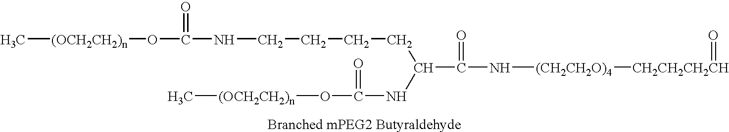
C[(OCH2CH2)n]OC(NCCCCC(NC(O[(OCH2CH2)n]C)=O)C(N[(CH2CH2O)4][CH2CH2CH2CH]=O)=O)=O
